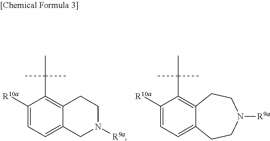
C1([R10a])=CC=C2C(=C1C(C)(C)C)CCN([R9a])C2.C1([R10a])=CC=C2C(=C1C(C)(C)C)CCN([R9a])CC2
